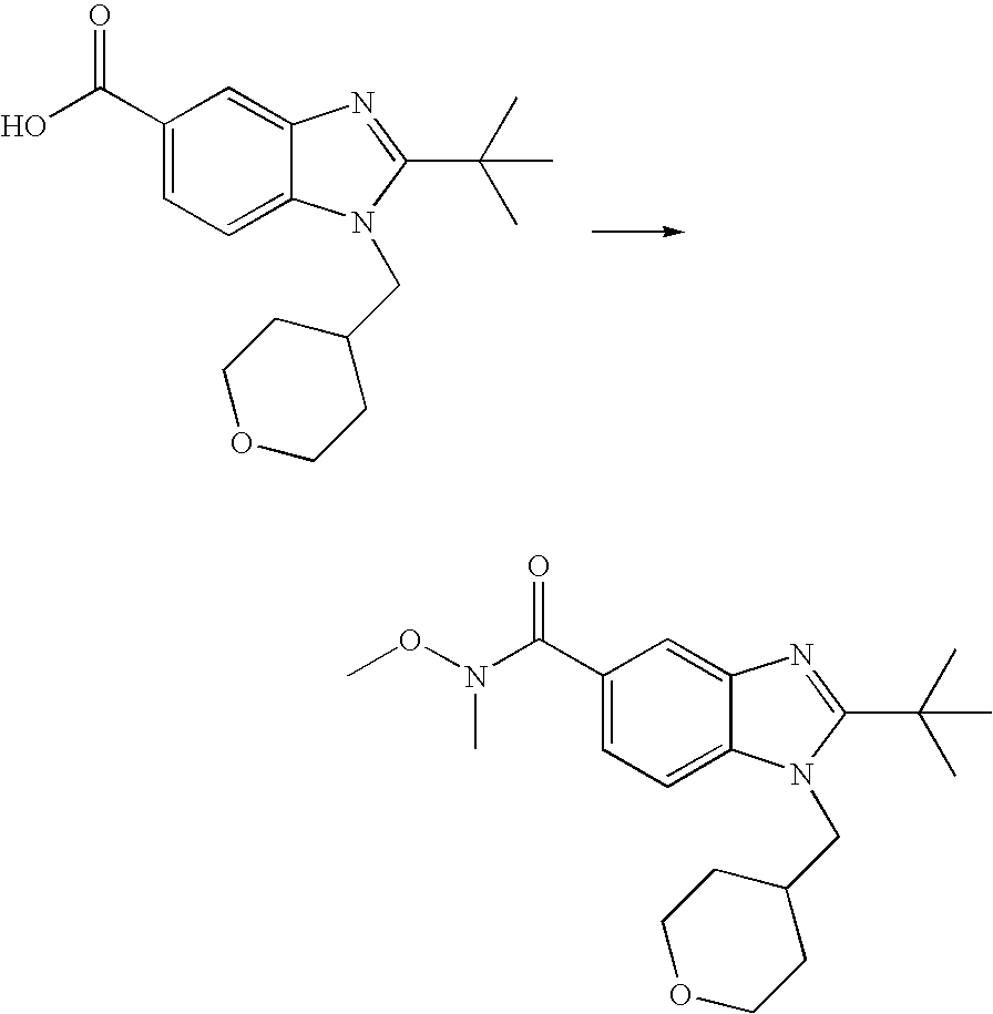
OC(C1=CC=C2C(=C1)N=C(C(C)(C)C)N2CC1CCOCC1)=O.C(C1=CC=C2C(=C1)N=C(C(C)(C)C)N2CC1CCOCC1)(=O)N(OC)C
